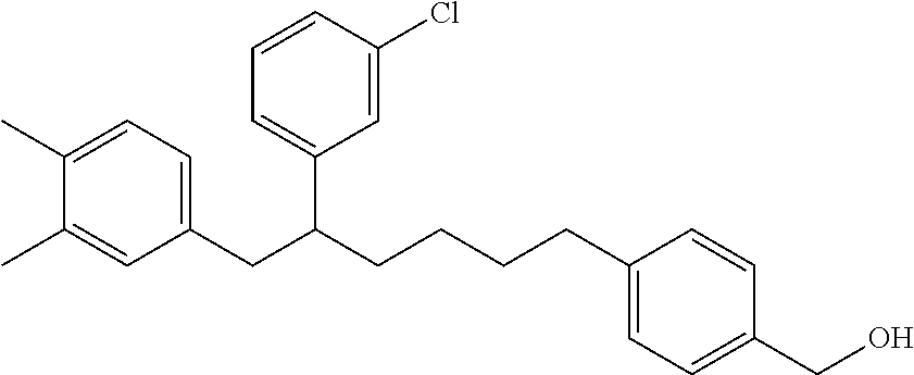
C1(C)=CC=C(CC(CCCCC2=CC=C(CO)C=C2)C2=CC=CC(Cl)=C2)C=C1C
